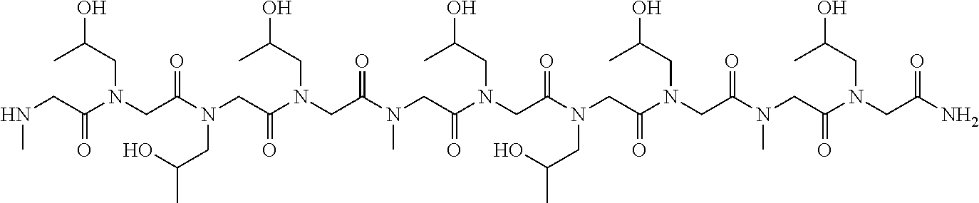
N(CC(N(CC(N(CC(N(CC(N(CC(N(CC(N(CC(N(CC(N(CC(N(CC(N)=O)CC(O)C)=O)C)=O)CC(O)C)=O)CC(O)C)=O)CC(O)C)=O)C)=O)CC(O)C)=O)CC(C)O)=O)CC(O)C)=O)C
